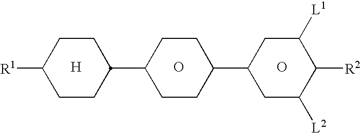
[H].O.C1([R1])CCC(C2CCC(C3CC([L2])C([R2])C([L1])C3)CC2)CC1.O
